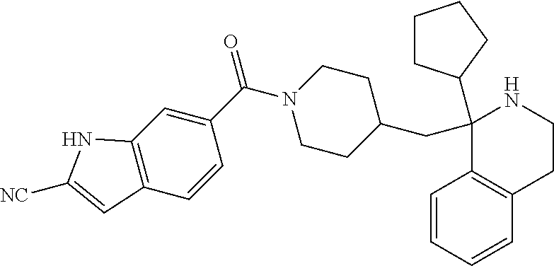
C1(C2CCCC2)(CC2CCN(C(C3=CC4=C(C=C3)C=C([NC])N4)=O)CC2)C2=C(CCN1)C=CC=C2
